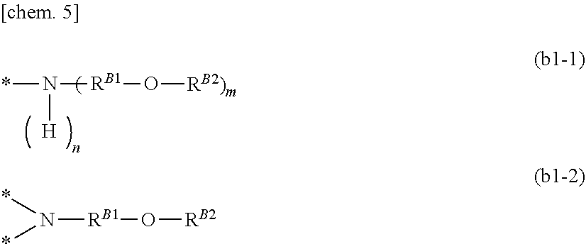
*N([RB1]O[RB2)m])[H].*N([RB1]O[RB2])*
